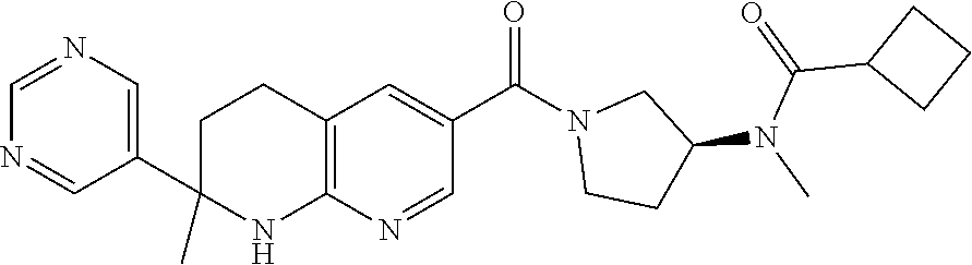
C1(C2(C)NC3=C(CC2)C=C(C(N2CCC(N(C)C(=O)C4CCC4)C2)=O)C=N3)=CN=CN=C1
